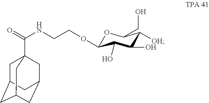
C1C2CC3CC(CC1(C(=O)NCCOC1OC(CO)C([OH])C(O)C1O)C3)C2
